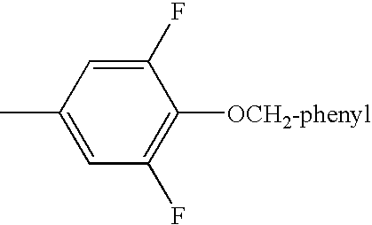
C1=C(C)C=C(F)C([OCH2-phenyl])=C1F
